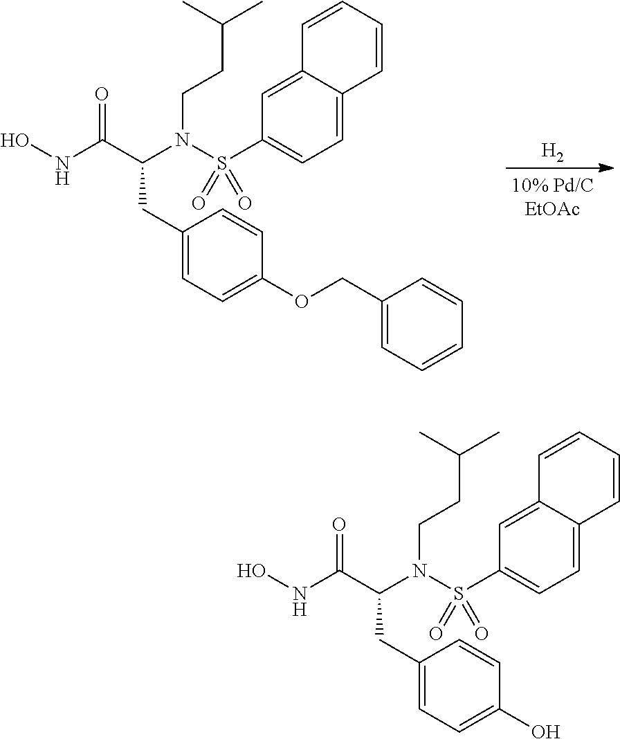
[H2].O=C(C(N(S(C1=CC=C2C(=C1)C=CC=C2)(=O)=O)CCC(C)C)CC1=CC=C(OCC2=CC=CC=C2)C=C1)NO.O=C(C(N(S(C1=CC=C2C(=C1)C=CC=C2)(=O)=O)CCC(C)C)CC1=CC=C(O)C=C1)NO
